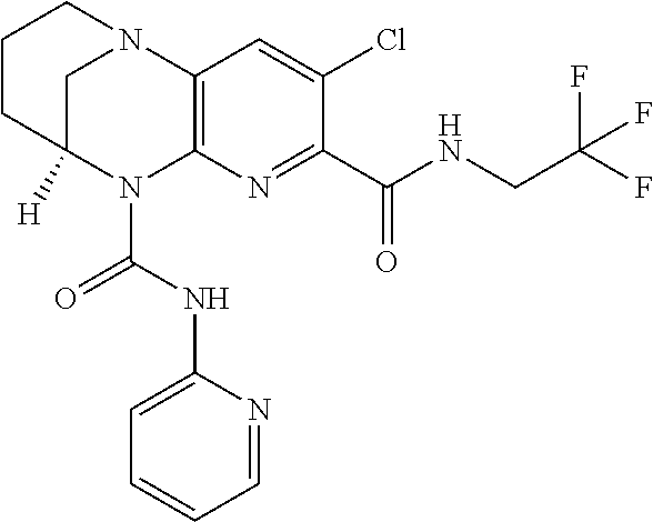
C1CC2([H])CN(C1)C1=C(N2C(NC2=CC=CC=N2)=O)N=C(C(=O)NCC(F)(F)F)C(Cl)=C1
